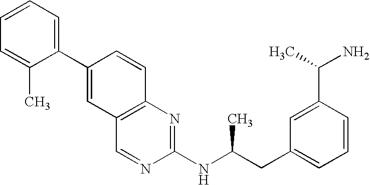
C1=CC=C(C2=CC3=C(C=C2)N=C(NC(CC2=CC=CC(C(N)C)=C2)C)N=C3)C(C)=C1
